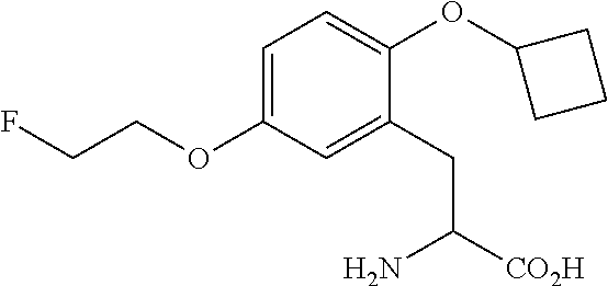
C1=C(OCCF)C=C(CC([CO2H])N)C(OC2CCC2)=C1
